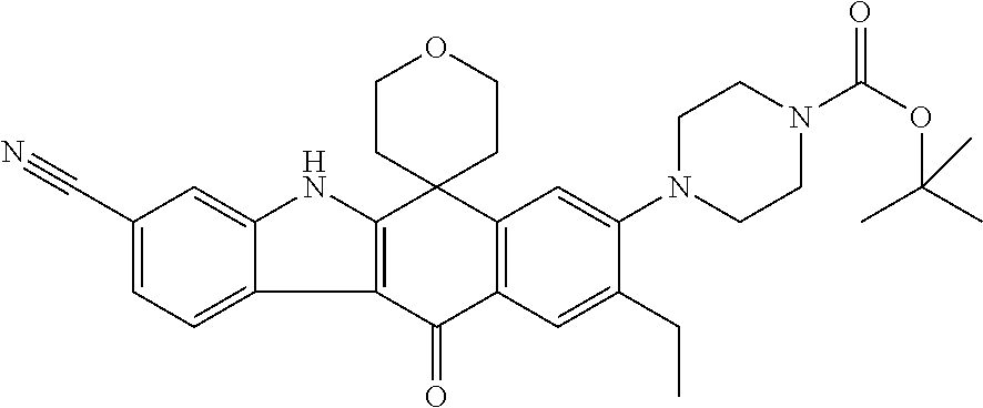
C12=C(C(=O)C3=C(C=C(N4CCN(C(OC(C)(C)C)=O)CC4)C(CC)=C3)C13CCOCC3)C1=CC=C(C#N)C=C1N2
